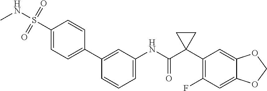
C1=C(NC(C2(C3=C(F)C=C4C(=C3)OCO4)CC2)=O)C=C(C2=CC=C(S(NC)(=O)=O)C=C2)C=C1
